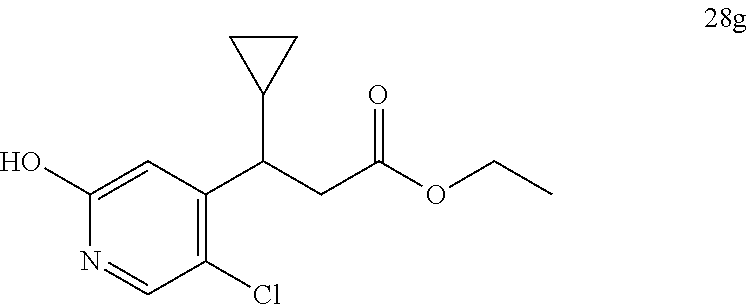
C1(O)=CC(C(CC(=O)OCC)C2CC2)=C(Cl)C=N1
